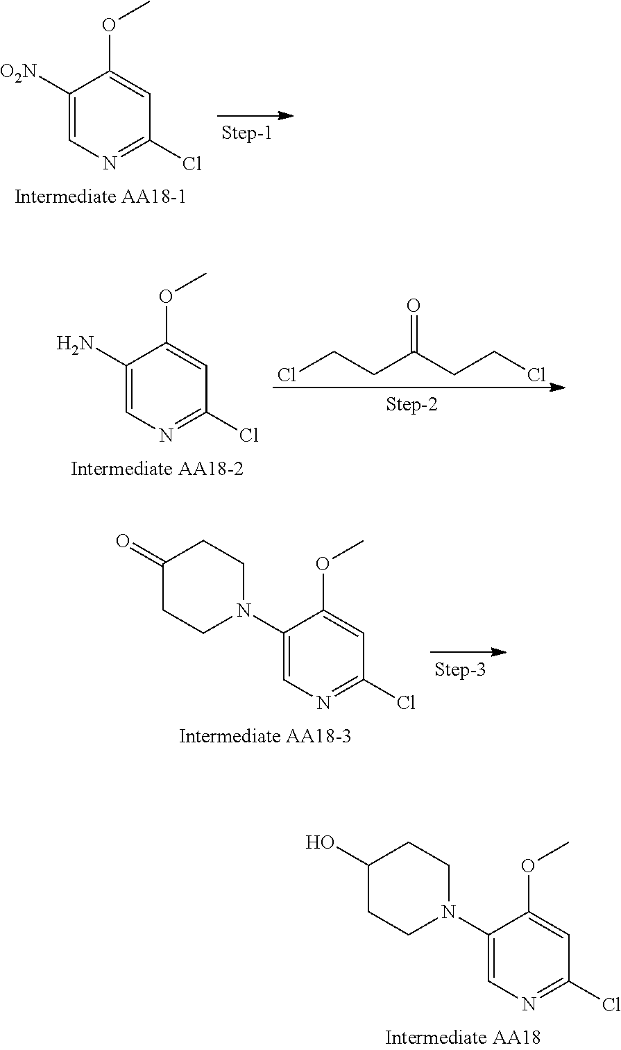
C1([O2N])=CN=C(Cl)C=C1OC.C1(N)=CN=C(Cl)C=C1OC.ClCCC(CCCl)=O.C1(N2CCC(=O)CC2)=CN=C(Cl)C=C1OC.C1(N2CCC(O)CC2)=CN=C(Cl)C=C1OC
